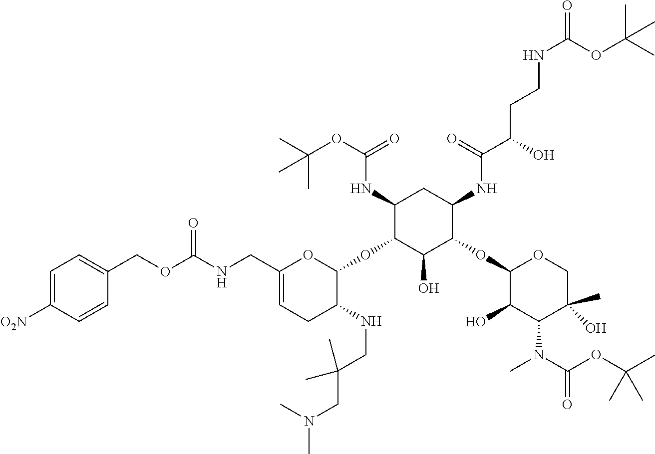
C1(NC(OC(C)(C)C)=O)C(OC2OC(CNC(=O)OCC3=CC=C([O2N])C=C3)=CCC2NCC(CN(C)C)(C)C)C(O)C(OC2C(O)C(N(C(=O)OC(C)(C)C)C)C(C)(O)CO2)C(NC(C(CCNC(=O)OC(C)(C)C)O)=O)C1
